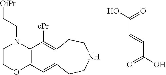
C1COC2=C(N1CC[OiPr])C([cPr])=C1C(=C2)CCNCC1.C(C=CC(O)=O)(O)=O
